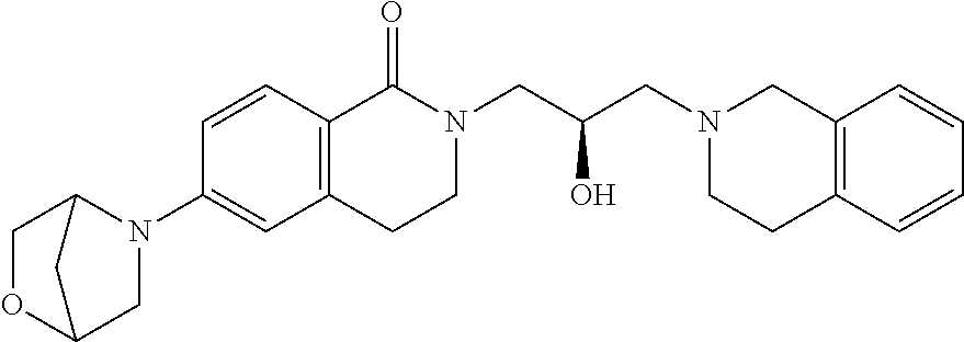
C1(N2CC3OCC2C3)=CC2=C(C=C1)C(=O)N(CC(O)CN1CCC3=C(C1)C=CC=C3)CC2
